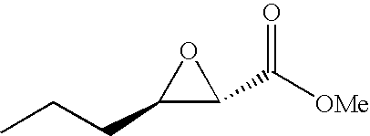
CCCC1C(C([OMe])=O)O1
